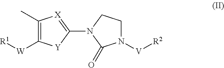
C1(C)=C([W][R1])[Y]C(N2C(=O)N([V][R2])CC2)=[X]1
